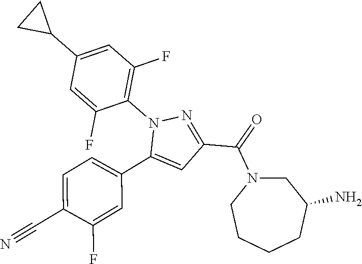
C1=C(C#N)C(F)=CC(C2=CC(C(=O)N3CC(N)CCCC3)=NN2C2=C(F)C=C(C3CC3)C=C2F)=C1
